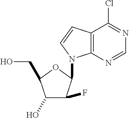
C12=C(N=CN=C1Cl)N(C1C(F)C(O)C(CO)O1)C=C2
